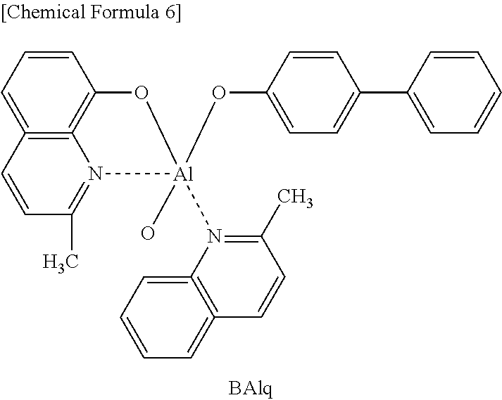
C12=C3=C(=CC=C1)C=CC(C)=N3[Al](OC1=CC=C(C3=CC=CC=C3)C=C1)(O)(N1=C(C)C=CC3=C1=CC=CC=3)O2
